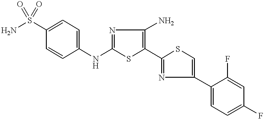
NS(C1=CC=C(NC2=NC(N)=C(C3=NC(C4=CC=C(F)C=C4F)=CS3)S2)C=C1)(=O)=O
